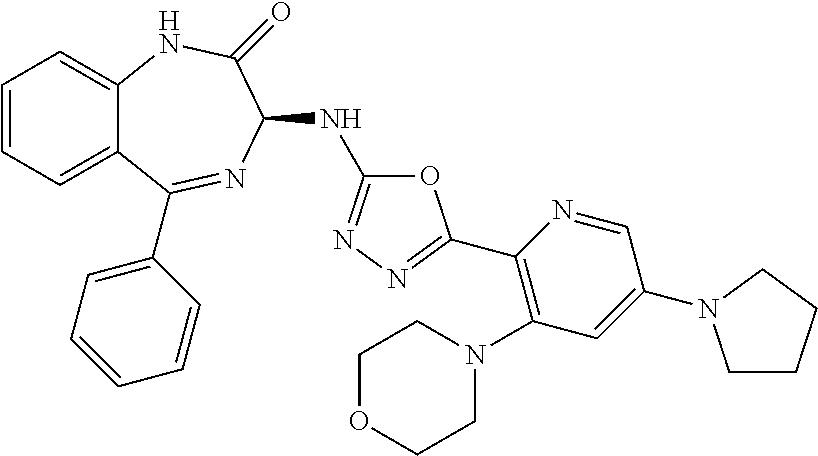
C1=CC=C2C(=C1)NC(=O)C(NC1=NN=C(C3=C(N4CCOCC4)C=C(N4CCCC4)C=N3)O1)N=C2C1=CC=CC=C1
